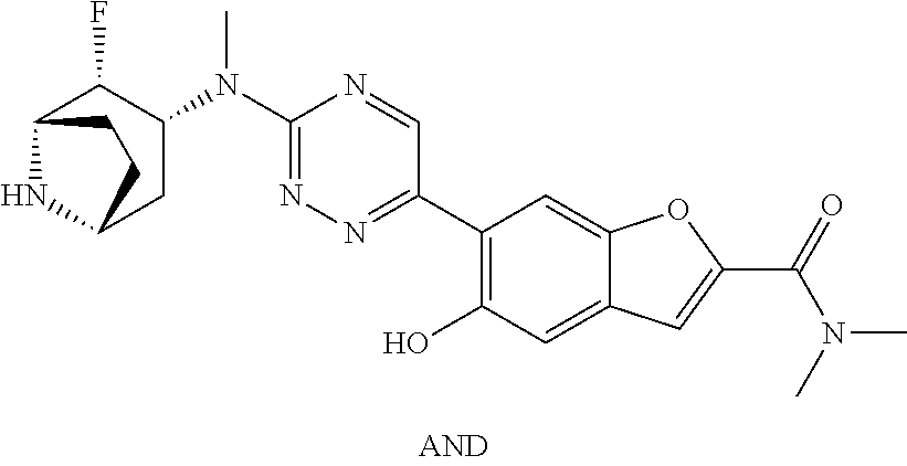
C12C(F)C(N(C3=NN=C(C4=C(O)C=C5C(=C4)OC(C(N(C)C)=O)=C5)C=N3)C)CC(N1)CC2
